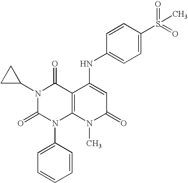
N1(C2CC2)C(=O)N(C2=CC=CC=C2)C2=C(C1=O)C(NC1=CC=C(S(=O)(=O)C)C=C1)=CC(=O)N2C
